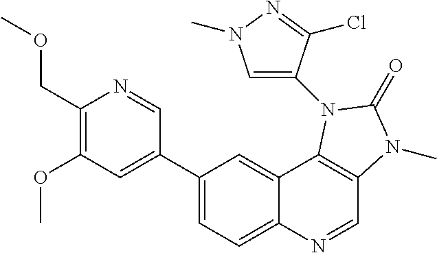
C1(COC)=C(OC)C=C(C2=CC=C3C(=C2)C2=C(C=N3)N(C)C(=O)N2C2=CN(C)N=C2Cl)C=N1
